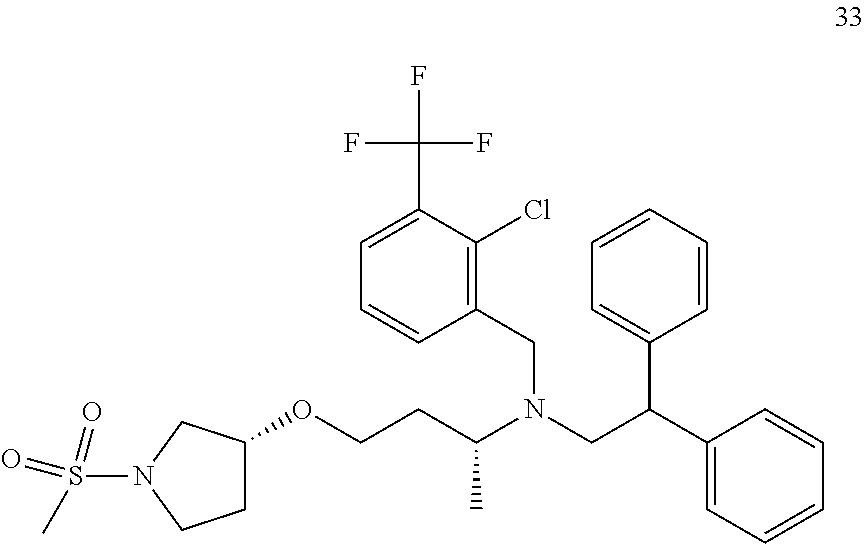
O(CCC(N(CC(C1=CC=CC=C1)C1=CC=CC=C1)CC1=C(Cl)C(C(F)(F)F)=CC=C1)C)C1CCN(S(=O)(C)=O)C1
